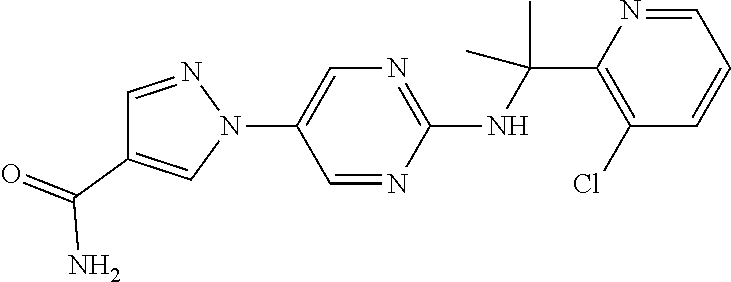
N1(C2=CN=C(NC(C)(C)C3=C(Cl)C=CC=N3)N=C2)N=CC(C(=O)N)=C1
